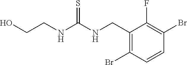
C1(CNC(NCCO)=S)=C(Br)C=CC(Br)=C1F
